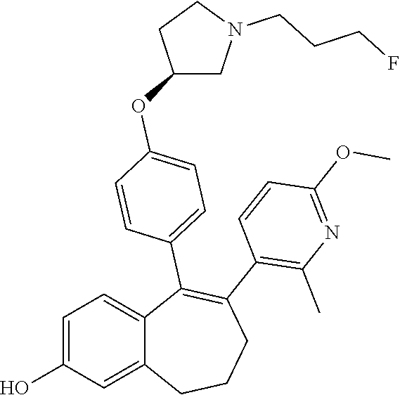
C1=C(O)C=C2C(=C1)C(C1=CC=C(OC3CN(CCCF)CC3)C=C1)=C(C1=C(C)N=C(OC)C=C1)CCC2
